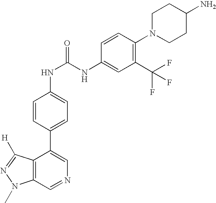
C12=C(C=NC=C1C1=CC=C(NC(NC3=CC(C(F)(F)F)=C(N4CCC(N)CC4)C=C3)=O)C=C1)N(C)N=C2[H]
